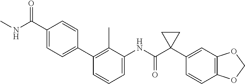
C1=C(NC(C2(C3=CC4=C(C=C3)OCO4)CC2)=O)C(C)=C(C2=CC=C(C(NC)=O)C=C2)C=C1
